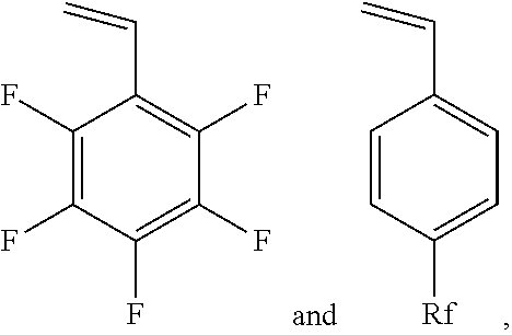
C1(F)=C(F)C(F)=C(F)C(F)=C1C=C.C1=CC([Rf])=CC=C1C=C
